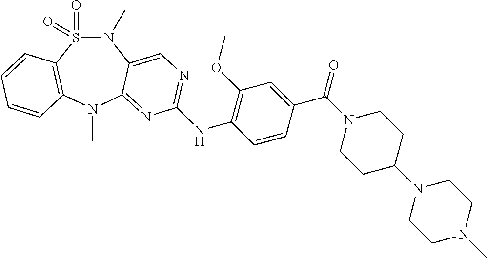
S1(=O)(=O)N(C)C2=CN=C(NC3=C(OC)C=C(C(=O)N4CCC(N5CCN(C)CC5)CC4)C=C3)N=C2N(C)C2=C1C=CC=C2
